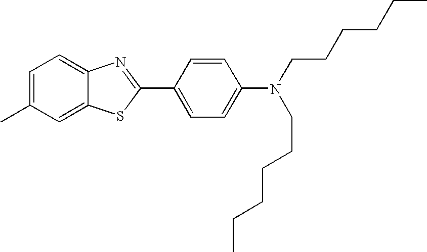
C1=C(C)C=C2C(=C1)N=C(C1=CC=C(N(CCCCCC)CCCCCC)C=C1)S2
